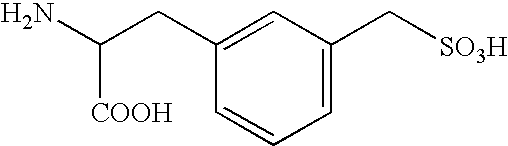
C1(CC(N)[COOH])=CC(C[SO3H])=CC=C1
